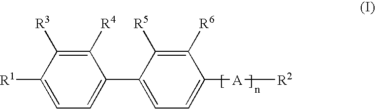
C1([R4])=C([R3])C([R1])=CC=C1C1=CC=C([A][R2])C([R6])=C1[R5]
